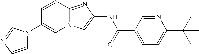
N12C(=NC(NC(C3=CC=C(C(C)(C)C)N=C3)=O)=C1)C=CC(N1C=CN=C1)=C2
